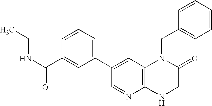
C1=CC(C(=O)NCC)=CC(C2=CC3=C(N=C2)NCC(=O)N3CC2=CC=CC=C2)=C1
